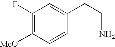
C1(F)=C([MeO])C=CC(CCN)=C1
